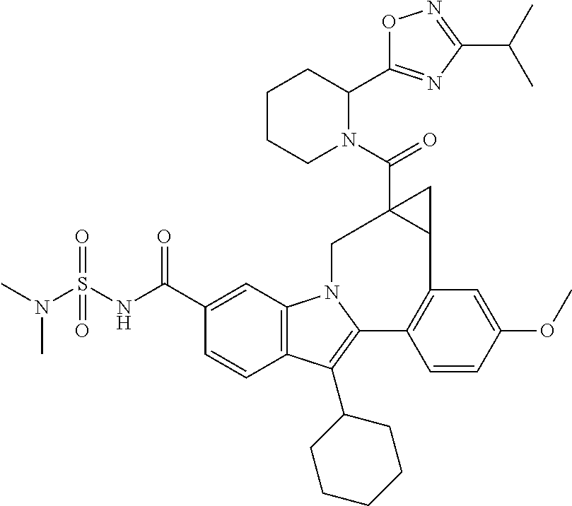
C12=C(C=C(C(NS(N(C)C)(=O)=O)=O)C=C1)N1C(=C2C2CCCCC2)C2=C(C=C(OC)C=C2)C2CC2(C(=O)N2C(C3=NC(C(C)C)=NO3)CCCC2)C1
